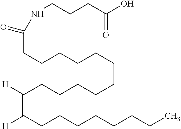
C(CCCCCCCC)([H])=C([H])CCCCCCCCCCCC(NCCCC(O)=O)=O
